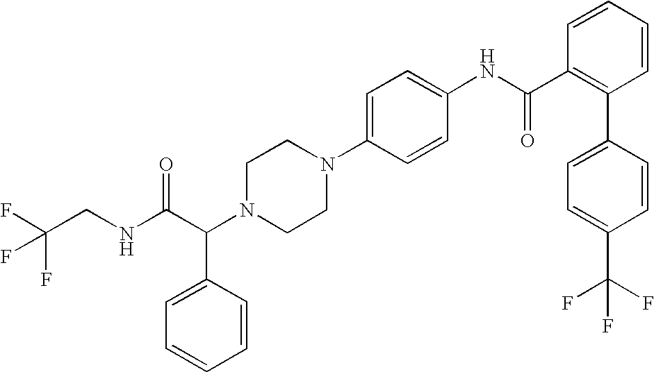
FC(CNC(C(N1CCN(C2=CC=C(NC(C3=C(C4=CC=C(C(F)(F)F)C=C4)C=CC=C3)=O)C=C2)CC1)C1=CC=CC=C1)=O)(F)F
